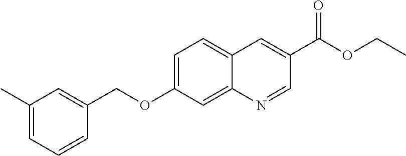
C1(C)=CC=CC(COC2=CC=C3C(=C2)N=CC(C(OCC)=O)=C3)=C1
